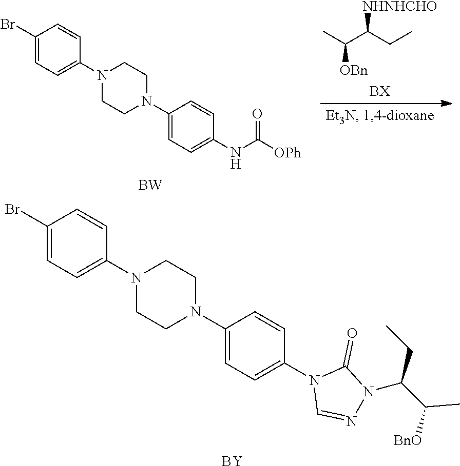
C1(Br)=CC=C(N2CCN(C3=CC=C(NC(=O)[OPh])C=C3)CC2)C=C1.CC(C(CC)[NHNHCHO])[OBn].[BW].C1(Br)=CC=C(N2CCN(C3=CC=C(N4C=NN(C(C(C)[BnO])CC)C4=O)C=C3)CC2)C=C1.[BY]
